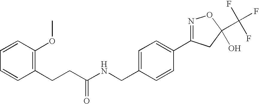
C(C1=C(OC)C=CC=C1)CC(NCC1=CC=C(C2=NOC(C(F)(F)F)(O)C2)C=C1)=O
